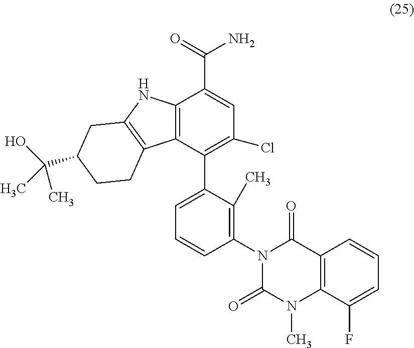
C12=C(C(C3=CC=CC(N4C(=O)N(C)C5=C(C4=O)C=CC=C5F)=C3C)=C(Cl)C=C1C(=O)N)C1=C(N2)CC(C(O)(C)C)CC1
